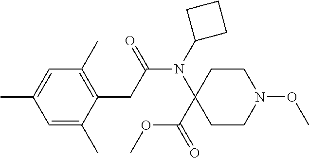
C1=C(C)C=C(C)C(CC(N(C2(C(OC)=O)CCN(OC)CC2)C2CCC2)=O)=C1C
